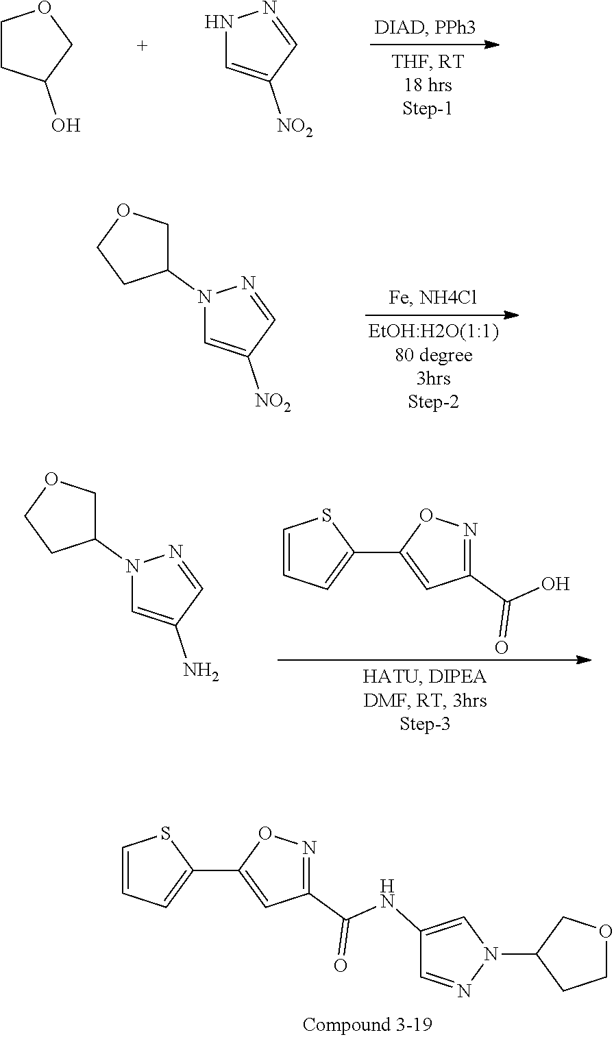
C1CC(O)CO1.N1C=C([NO2])C=N1.N1(C2COCC2)C=C([NO2])C=N1.C1=CC=C(C2=CC(C(O)=O)=NO2)S1.N1(C2COCC2)C=C(N)C=N1.C1=CC=C(C2=CC(C(NC3=CN(C4CCOC4)N=C3)=O)=NO2)S1
